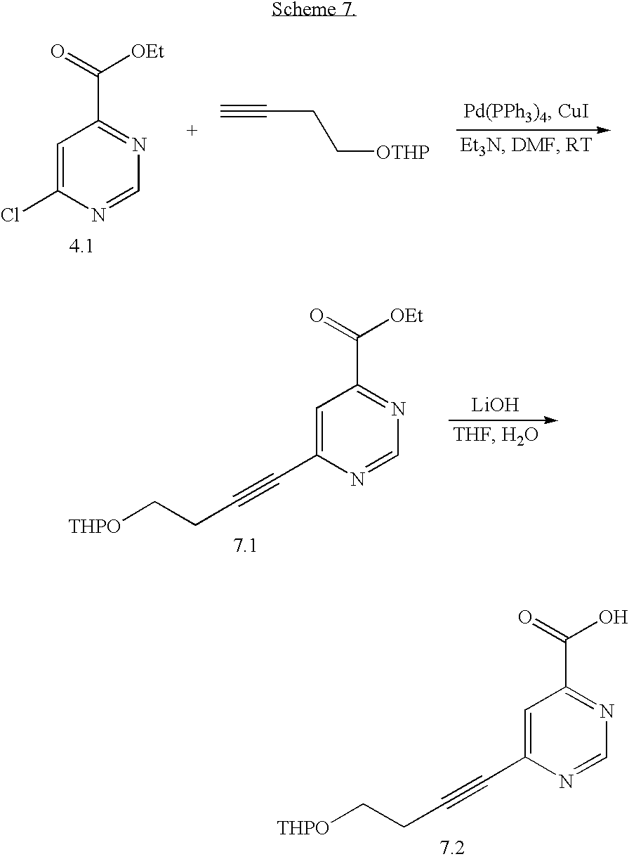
C1=C(C#CCC[THPO])N=CN=C1C(=O)O.C1=C(Cl)N=CN=C1C(=O)[OEt].C#CCC[OTHP].[LiOH].C1=C(C#CCC[THPO])N=CN=C1C(=O)[OEt]
